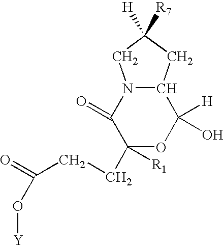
C1([R1])(CCC(=O)O[Y])OC([H])(O)C2N(C1=O)CC([R7])([H])C2
